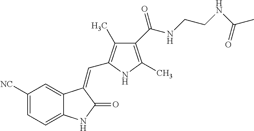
C1([NC])=CC=C2C(=C1)C(=CC1=C(C)C(C(NCCNC(C)=O)=O)=C(C)N1)C(=O)N2
